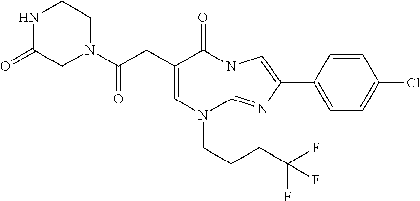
C1=C(CC(N2CCNC(=O)C2)=O)C(=O)N2C(=NC(C3=CC=C(Cl)C=C3)=C2)N1CCCC(F)(F)F
